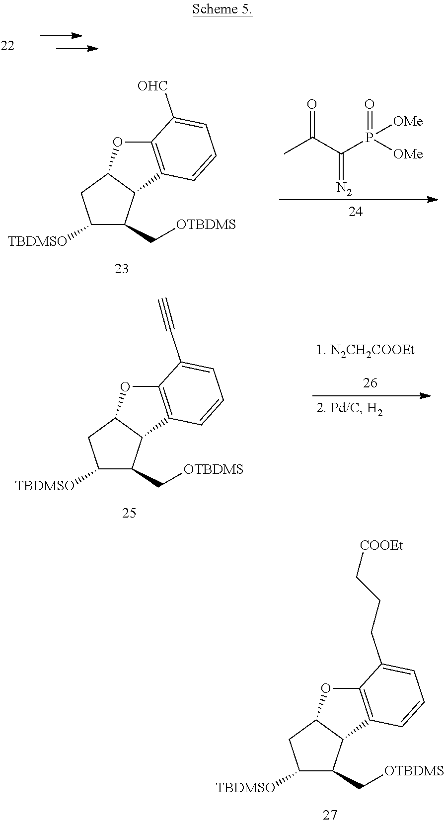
C1([TBDMSO])C(C[OTBDMS])C2C(C1)OC1=C2C=CC=C1CCC[COOEt].C1([TBDMSO])C(C[OTBDMS])C2C(C1)OC1=C2C=CC=C1[OHC].CC(C(P([OMe])(=O)[OMe])=[N2])=O.C1([TBDMSO])C(C[OTBDMS])C2C(C1)OC1=C2C=CC=C1C#C
